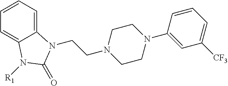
C1=CC=C2C(=C1)N([R1])C(=O)N2CCN1CCN(C2=CC([CF3])=CC=C2)CC1
